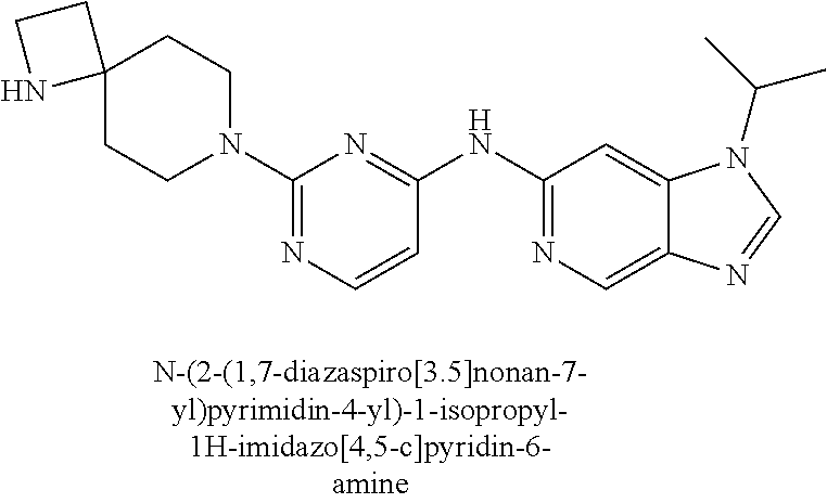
C1=CC(NC2=NC=C3C(=C2)N(C(C)C)C=N3)=NC(N2CCC3(CC2)CCN3)=N1
